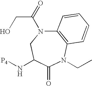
C12=C(N(CC)C(=O)C(N[P4])CN1C(CO)=O)C=CC=C2
